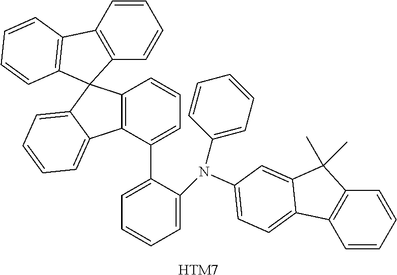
C12=C(C(C3=CC=CC=C3N(C3=CC=CC=C3)C3=CC=C4C5=C(C=CC=C5)C(C)(C)C4=C3)=CC=C1)C1=CC=CC=C1C21C2=C(C=CC=C2)C2=C1C=CC=C2.[HTM7]
